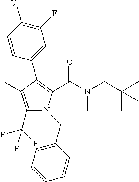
C1(C2=C(C(N(CC(C)(C)C)C)=O)N(CC3=CC=CC=C3)C(C(F)(F)F)=C2C)=CC(F)=C(Cl)C=C1
